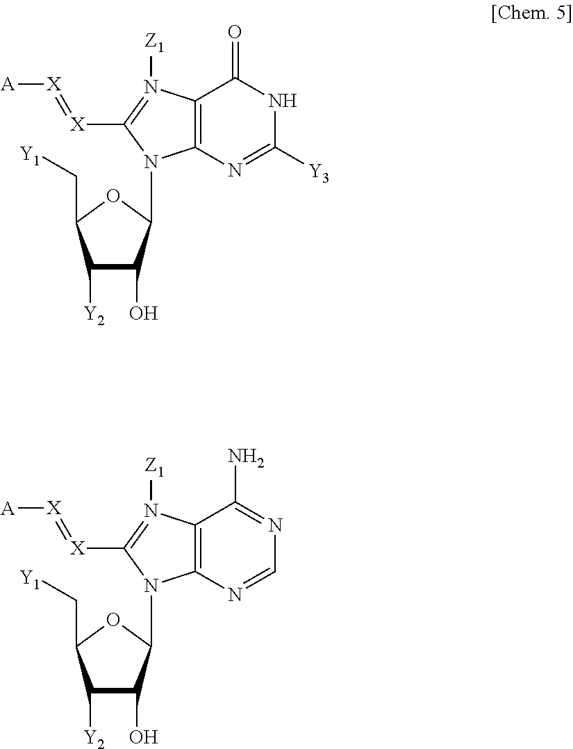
C12=C(N=C([Y3])NC1=O)N(C1C(O)C([Y2])C(C[Y1])O1)C([X]=[X][A])=N2[Z1].C12=C(N=CN=C1N)N(C1C(O)C([Y2])C(C[Y1])O1)C([X]=[X][A])=N2[Z1]
